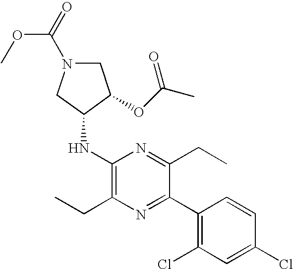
C1(NC2CN(C(OC)=O)CC2OC(C)=O)=C(CC)N=C(C2=C(Cl)C=C(Cl)C=C2)C(CC)=N1
